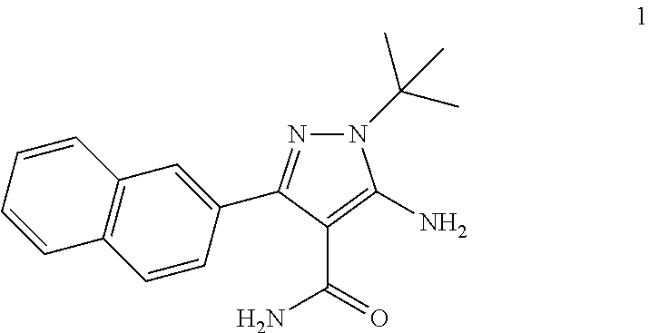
N1(C(C)(C)C)N=C(C2=CC3=C(C=C2)C=CC=C3)C(C(=O)N)=C1N
